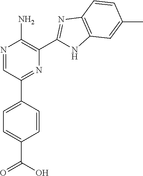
N1=CC(C2=CC=C(C(O)=O)C=C2)=NC(C2=NC3=C(N2)C=C(C)C=C3)=C1N
